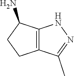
C12=C(C(N)CC1)NN=C2C
